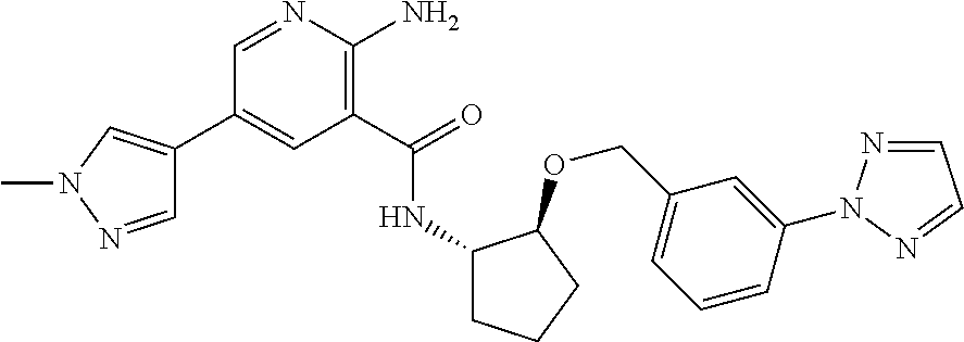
C1(C2=CN(C)N=C2)=CC(C(=O)NC2CCCC2OCC2=CC=CC(N3N=CC=N3)=C2)=C(N)N=C1
